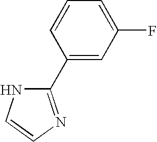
C1(C2=NC=CN2)=CC(F)=CC=C1
